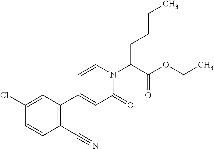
C(C(N1C=CC(C2=C(C#N)C=CC(Cl)=C2)=CC1=O)C(OCC)=O)CCC
